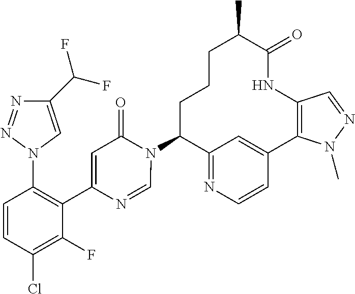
C12=NC=CC(=C1)C1=C(NC(=O)C(C)CCCC2N2C(=O)C=C(C3=C(N4C=C(C(F)F)N=N4)C=CC(Cl)=C3F)N=C2)C=NN1C
